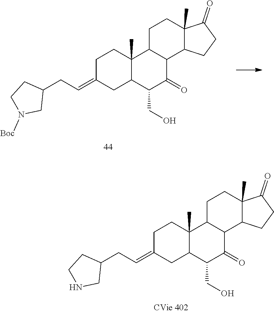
C1CC2(C)C(CC1=CCC1CCN([Boc])C1)C(CO)C(=O)C1C2CCC2(C)C1CCC2=O.C1CC2(C)C(CC1=CCC1CCNC1)C(CO)C(=O)C1C2CCC2(C)C1CCC2=O
